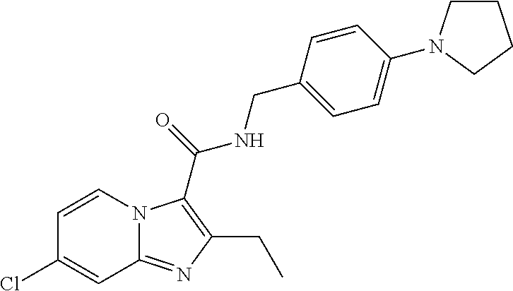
C1=CC(Cl)=CC2=NC(CC)=C(C(NCC3=CC=C(N4CCCC4)C=C3)=O)N12
